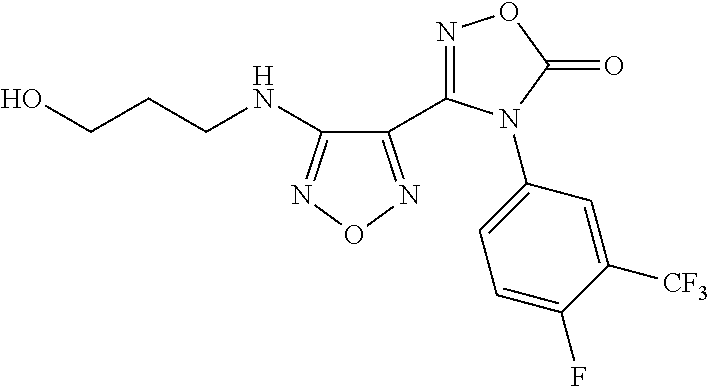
C1(C2=NOC(=O)N2C2=CC=C(F)C([CF3])=C2)=NON=C1NCCCO
